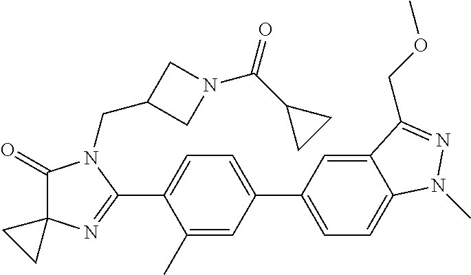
C1(=O)C2(N=C(C3=CC=C(C4=CC=C5C(=C4)C(COC)=NN5C)C=C3C)N1CC1CN(C(C3CC3)=O)C1)CC2
